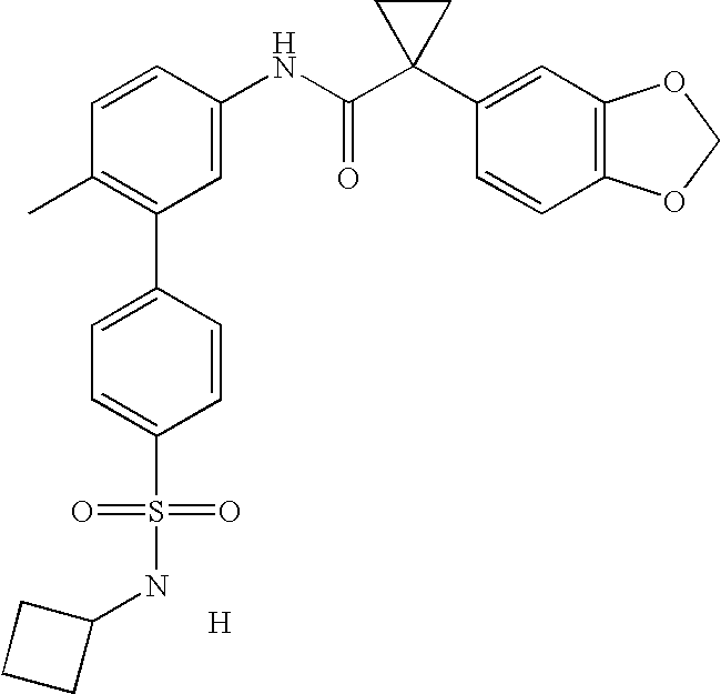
C1=CC(NC(C2(C3=CC4=C(C=C3)OCO4)CC2)=O)=CC(C2=CC=C(S(=O)(=O)NC3CCC3)C=C2)=C1C.[H]
